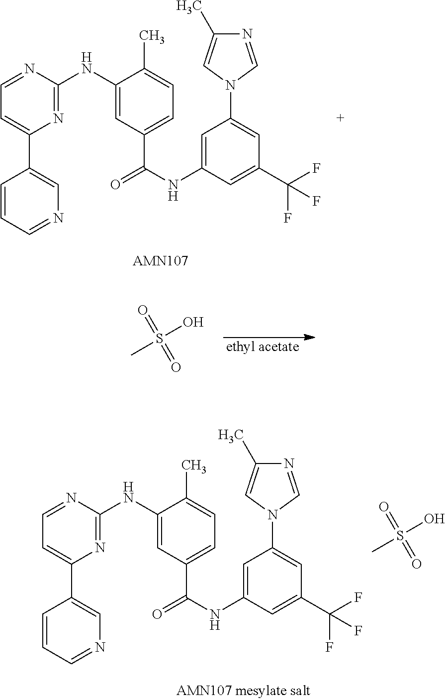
N1=C(NC2=CC(C(=O)NC3=CC(N4C=NC(C)=C4)=CC(C(F)(F)F)=C3)=CC=C2C)N=CC=C1C1=CN=CC=C1.[ethyl acetate].CS(O)(=O)=O.N1=C(NC2=CC(C(=O)NC3=CC(N4C=NC(C)=C4)=CC(C(F)(F)F)=C3)=CC=C2C)N=CC=C1C1=CN=CC=C1.CS(O)(=O)=O
